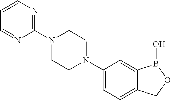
C1=C2C(=CC=C1N1CCN(C3=NC=CC=N3)CC1)COB2O
